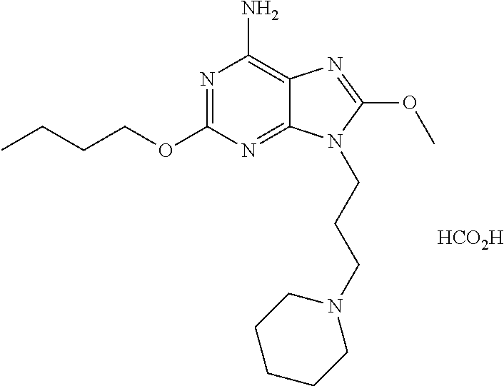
N1=C(OCCCC)N=C2C(=C1N)N=C(OC)N2CCCN1CCCCC1.[HCO2H]
